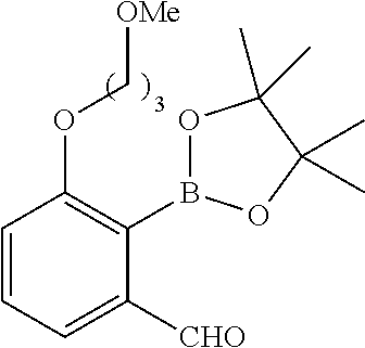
C1=CC=C([CHO])C(B2OC(C)(C)C(C)(C)O2)=C1OC[OMe]
